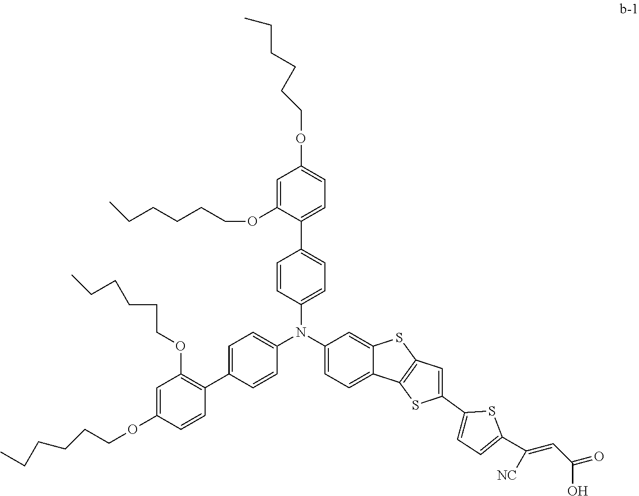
C1=C(OCCCCCC)C(C2=CC=C(N(C3=CC=C4C(=C3)SC3=C4SC(C4=CC=C(C(=CC(=O)O)[NC])S4)=C3)C3=CC=C(C4=C(OCCCCCC)C=C(OCCCCCC)C=C4)C=C3)C=C2)=CC=C1OCCCCCC
